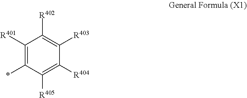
C1([R401])=C(*)C([R405])=C([R404])C([R403])=C1[R402]
